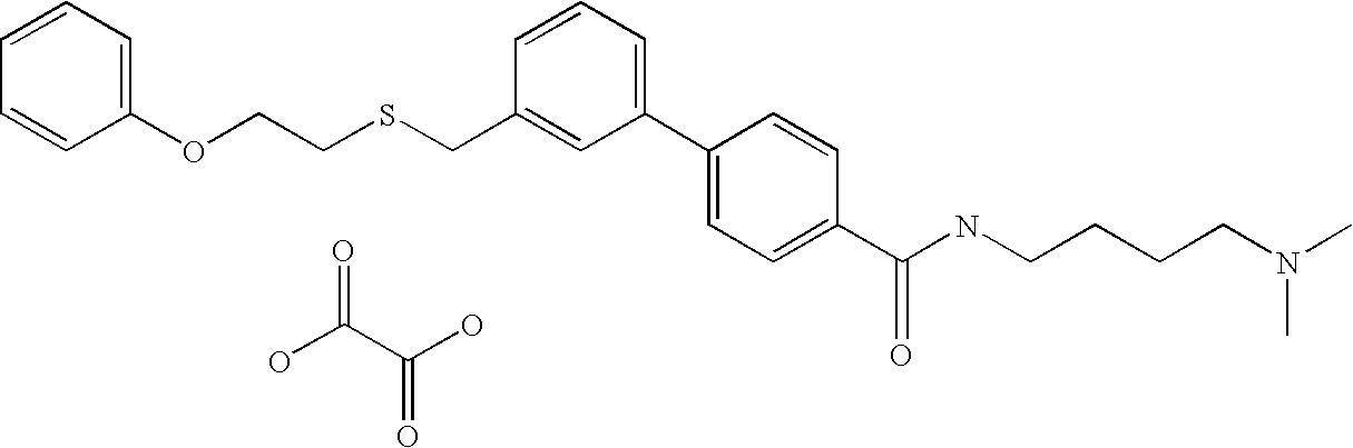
C1(OCCSCC2=CC(C3=CC=C(C(NCCCCN(C)C)=O)C=C3)=CC=C2)=CC=CC=C1.OC(=O)C(O)=O
